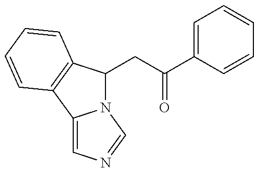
N12C(CC(=O)C3=CC=CC=C3)C3=C(C1=CN=C2)C=CC=C3
